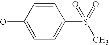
C1(O)=CC=C(S(C)(=O)=O)C=C1
